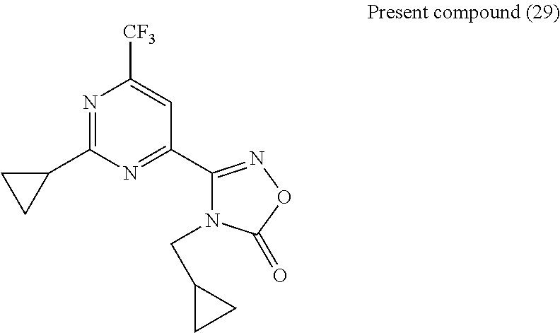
N1(CC2CC2)C(C2=NC(C3CC3)=NC([CF3])=C2)=NOC1=O
